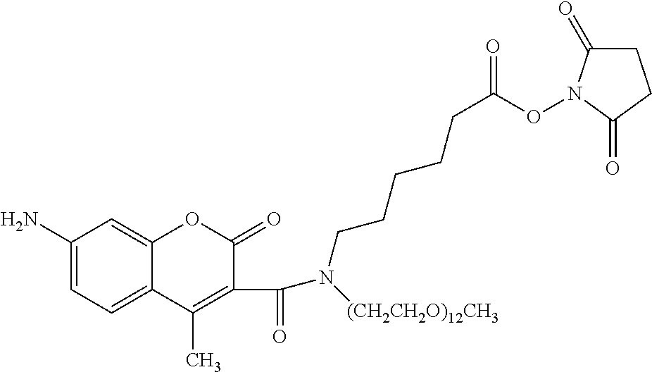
C1C(=O)N(OC(CCCCCN(C(=O)C2=C(C)C3=CC=C(N)C=C3OC2=O)[(CH2CH2O)12CH3])=O)C(=O)C1
